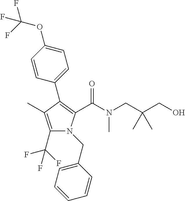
C1(C2=C(C(N(CC(CO)(C)C)C)=O)N(CC3=CC=CC=C3)C(C(F)(F)F)=C2C)=CC=C(OC(F)(F)F)C=C1
